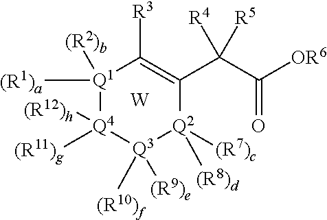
[W].[Q1]1([(R2)b])([(R1)a])[Q4]([(R11)g])([(R12)h])[Q3]([(R9)e])([(R10)f])[Q2]([(R7)c])([(R8)d])C(C(C([OR6])=O)([R4])[R5])=C1[R3]
